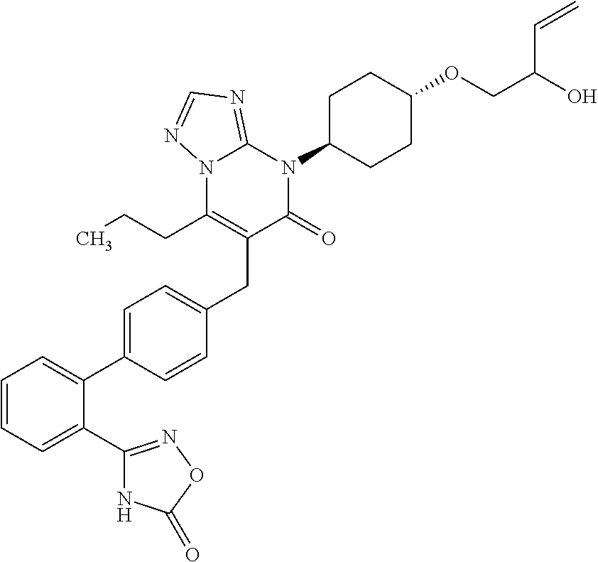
C1=CC=C(C2=NOC(=O)N2)C(C2=CC=C(CC3=C(CCC)N4C(=NC=N4)N(C4CCC(OCC(O)C=C)CC4)C3=O)C=C2)=C1
